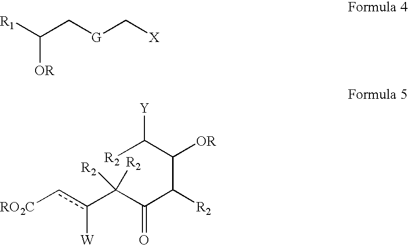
[R1]C(C[G]C[X])[OR].[R2]C(C(C(C(C(c(c[RO2C])[W])([R2])[R2])=O)[R2])[OR])[Y]
